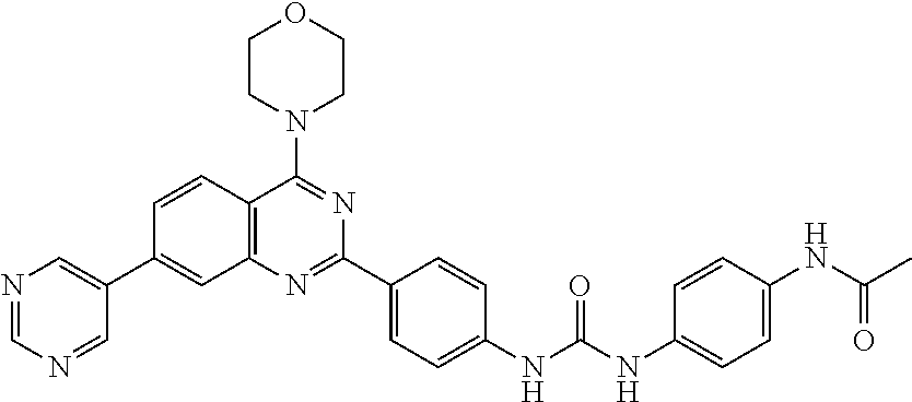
C1=CC2=C(C=C1C1=CN=CN=C1)N=C(C1=CC=C(NC(NC3=CC=C(NC(=O)C)C=C3)=O)C=C1)N=C2N1CCOCC1
